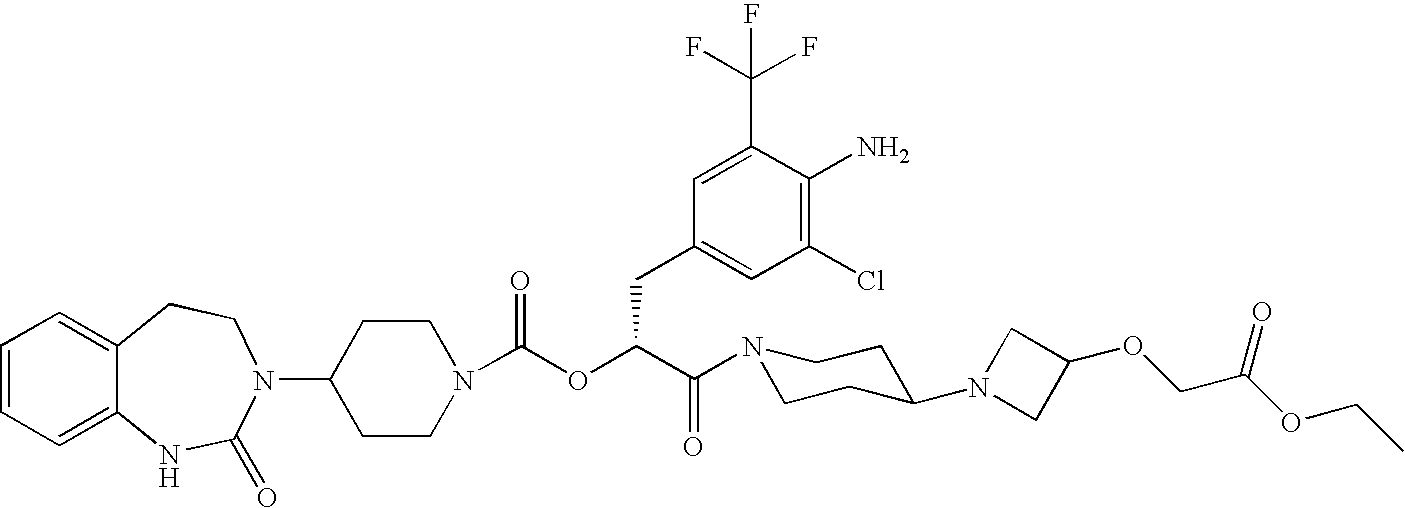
C1(N2C(=O)NC3=CC=CC=C3CC2)CCN(C(OC(C(=O)N2CCC(N3CC(OCC(OCC)=O)C3)CC2)CC2=CC(Cl)=C(N)C(C(F)(F)F)=C2)=O)CC1
